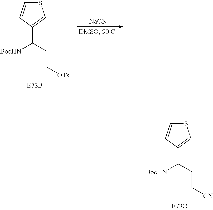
S1C=CC(C([BocHN])CC[CN])=C1.S1C=CC(C([BocHN])CC[OTs])=C1.[NaCN]
